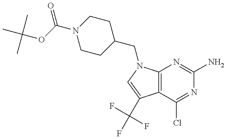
C1CC(CN2C3=C(C(C(F)(F)F)=C2)C(Cl)=NC(N)=N3)CCN1C(OC(C)(C)C)=O
